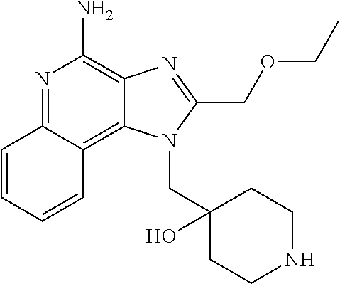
C12=C3C=CC=CC3=NC(N)=C1N=C(COCC)N2CC1(O)CCNCC1
